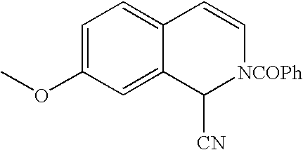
C1=C(OC)C=C2C(=C1)C=C[NCOPh]C2[CN]
